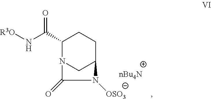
[R3O]NC(C1N2CC(CC1)N([OSO3])C2=O)=O
